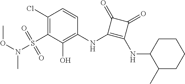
C1(Cl)=C(S(=O)(=O)N(OC)C)C(O)=C(NC2=C(NC3C(C)CCCC3)C(=O)C2=O)C=C1
